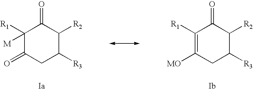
C1([R1])([M])C(=O)CC([R3])C([R2])C1=O.C1([R1])=C([MO])CC([R3])C([R2])C1=O
